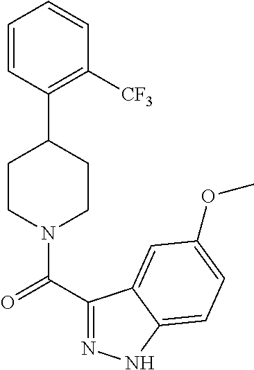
C1=CC(C2CCN(C(C3=NNC4=CC=C(OC)C=C34)=O)CC2)=C([CF3])C=C1
